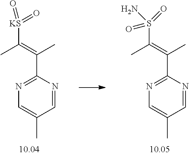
C(=C(C)C1=NC=C(C)C=N1)(C)[KS](=O)=O.S(C(=C(C)C1=NC=C(C)C=N1)C)(N)(=O)=O
